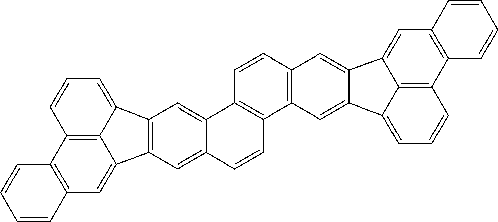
C12=C(C=C3C4=C1C=CC=C4C1=C3C=C3C=CC4=C(C3=C1)C=CC1=C4C=C3C(=C1)C1=CC4=C(C5=C1C3=CC=C5)C=CC=C4)C=CC=C2
